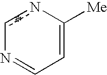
c1nC([Me])=CC=N1
